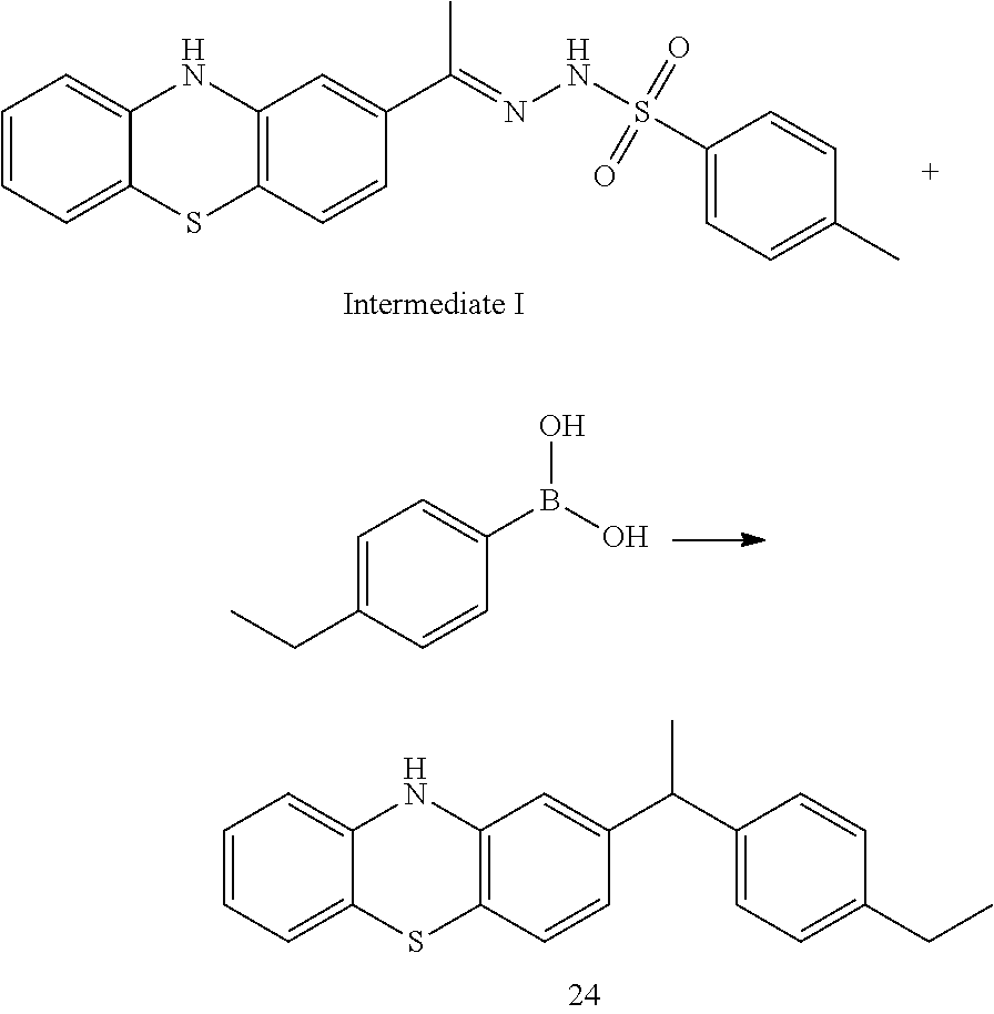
C12=C(NC3=CC=CC=C3S1)C=C(C(C)=NNS(=O)(=O)C1=CC=C(C)C=C1)C=C2.C1(CC)=CC=C(B(O)O)C=C1.C1=CC=C2C(=C1)SC1=C(N2)C=C(C(C2=CC=C(CC)C=C2)C)C=C1
